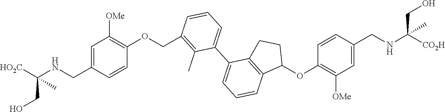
C1=CC(CNC([HO2C])(CO)C)=CC([OMe])=C1OCC1=C(C)C(C2=CC=CC3=C2CCC3OC2=C([OMe])C=C(CNC([CO2H])(CO)C)C=C2)=CC=C1
